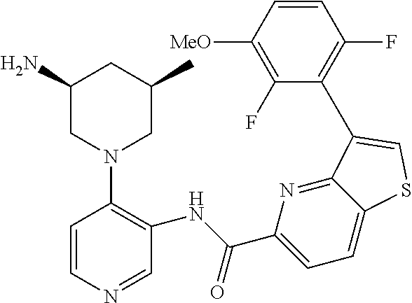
C1(N)CN(C2=C(NC(=O)C3=CC=C4C(=N3)C(C3=C(F)C=CC([MeO])=C3F)=CS4)C=NC=C2)CC(C)C1
